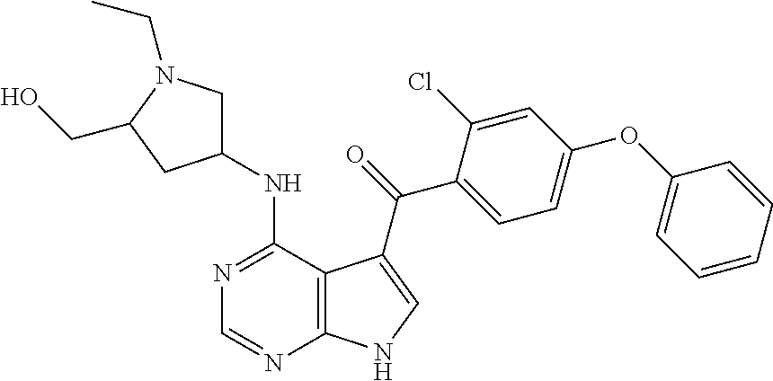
N1=C(NC2CN(CC)C(CO)C2)C2=C(N=C1)NC=C2C(=O)C1=CC=C(OC2=CC=CC=C2)C=C1Cl
